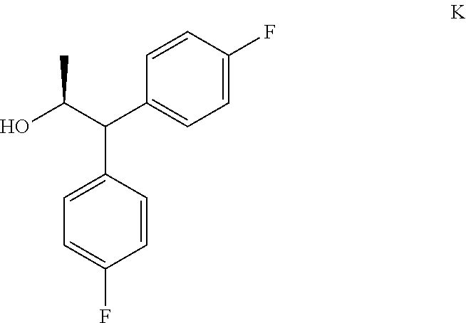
C1=C(F)C=CC(C(C(O)C)C2=CC=C(F)C=C2)=C1
